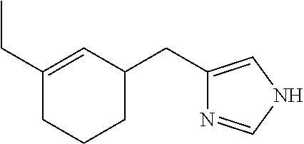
C1(CC)=CC(CC2=CNC=N2)CCC1
